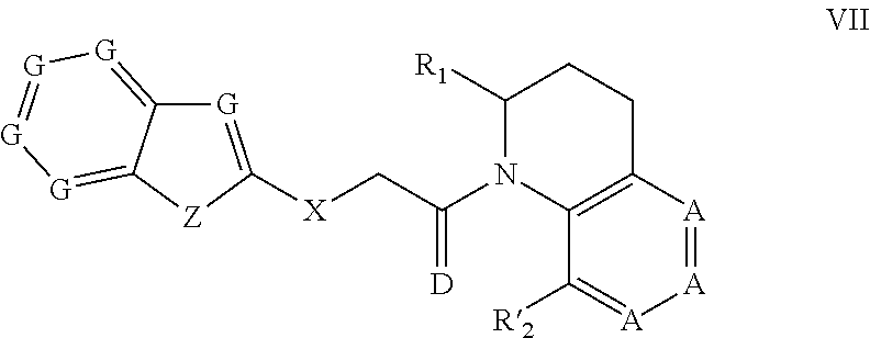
C1([R1])N(C(=[D])C[X]C2=[G]C3=[G][G]=[G][G]=C3[Z]2)C2=C(CC1)[A]=[A][A]=C2[R2]
